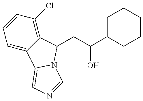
C1=C2C(=C(Cl)C=C1)C(CC(C1CCCCC1)O)N1C2=CN=C1
